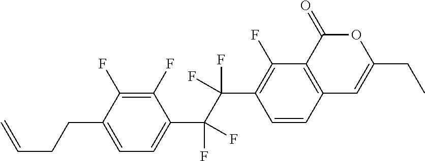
C1=CC2=C(C(F)=C1C(C(C1=CC=C(CCC=C)C(F)=C1F)(F)F)(F)F)C(=O)OC(CC)=C2
